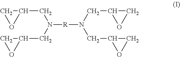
C1(CN(CC2CO2)[R]N(CC2CO2)CC2CO2)CO1
